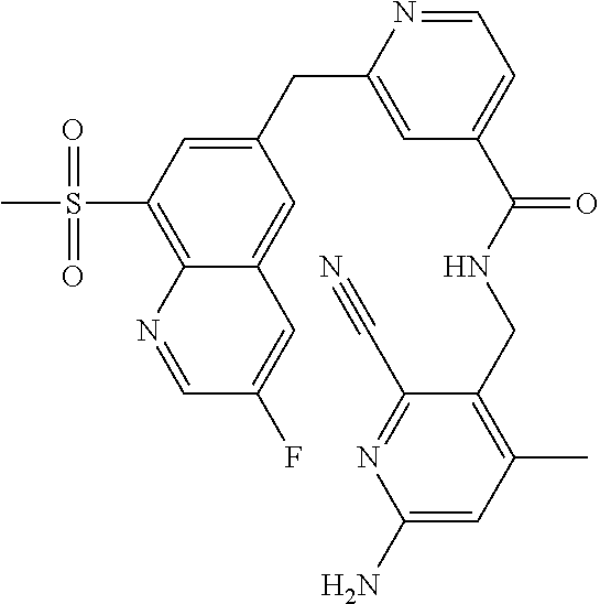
C1=C(CC2=CC(C(=O)NCC3=C(C)C=C(N)N=C3C#N)=CC=N2)C=C2C(=C1S(C)(=O)=O)N=CC(F)=C2
